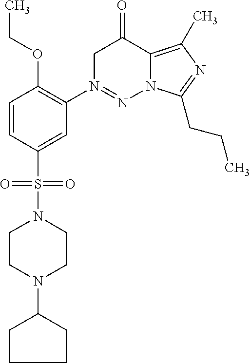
C1=CC(S(=O)(=O)N2CCN(C3CCCC3)CC2)=CC(N2=NN3C(=C(C)N=C3CCC)C(=O)C2)=C1OCC
